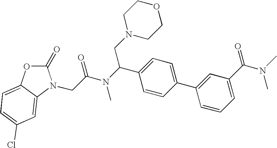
C1(=O)OC2=CC=C(Cl)C=C2N1CC(N(C(C1=CC=C(C2=CC(C(=O)N(C)C)=CC=C2)C=C1)CN1CCOCC1)C)=O
